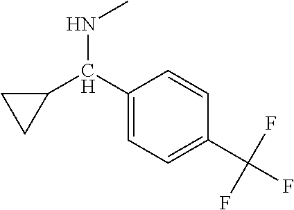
C1(C(C2CC2)NC)=CC=C(C(F)(F)F)C=C1
